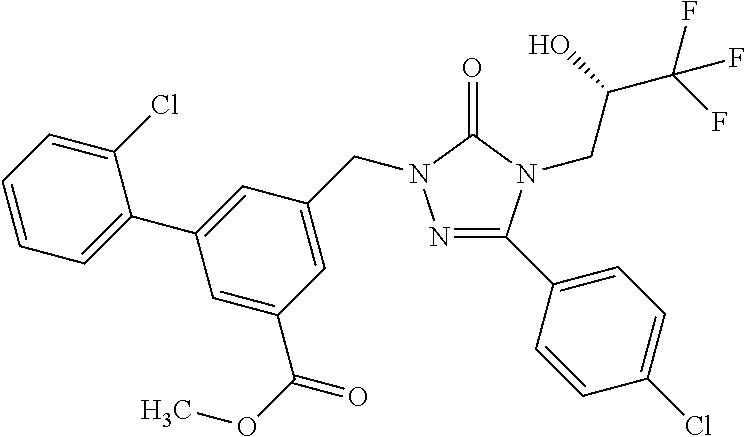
N1=C(C2=CC=C(Cl)C=C2)N(CC(C(F)(F)F)O)C(=O)N1CC1=CC(C(OC)=O)=CC(C2=CC=CC=C2Cl)=C1
